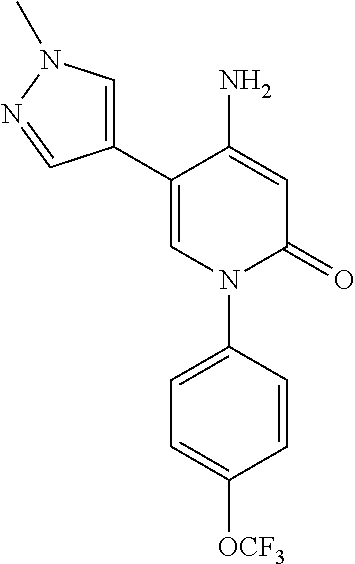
C1=C(N)C(C2=CN(C)N=C2)=CN(C2=CC=C([OCF3])C=C2)C1=O
